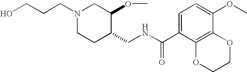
OCCCN1CCC(CNC(C2=CC=C(OC)C3=C2OCCO3)=O)C(OC)C1
